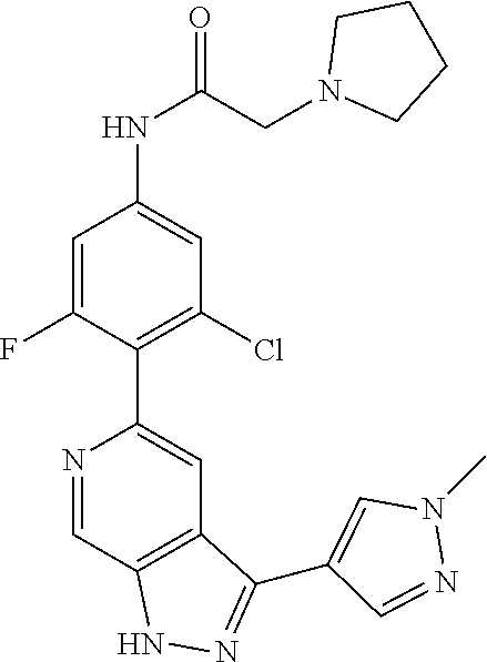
N1=CC2=C(C=C1C1=C(Cl)C=C(NC(=O)CN3CCCC3)C=C1F)C(C1=CN(C)N=C1)=NN2
